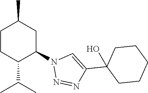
C1CC(C(C)C)C(N2N=NC(C3(O)CCCCC3)=C2)CC1C
